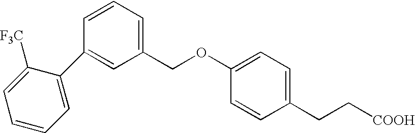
C1(C2=CC(COC3=CC=C(CC[COOH])C=C3)=CC=C2)=CC=CC=C1[F3C]
